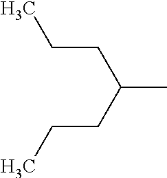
CC(CCC)CCC
